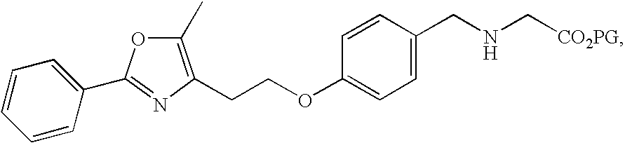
C1(C)=C(CCOC2=CC=C(CNC[CO2PG])C=C2)N=C(C2=CC=CC=C2)O1
